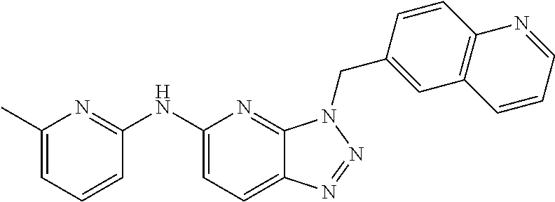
C1(NC2=NC(C)=CC=C2)=CC=C2C(=N1)N(CC1=CC3=C(C=C1)N=CC=C3)N=N2
